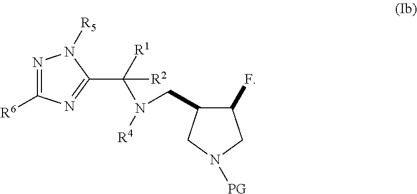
N1=C([R6])N=C(C(N([R4])CC2C(F)CN([PG])C2)([R1])[R2])N1[R5]
